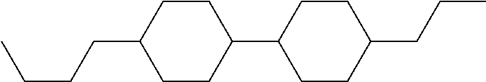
C1(CCC)CCC(C2CCC(CCCC)CC2)CC1
